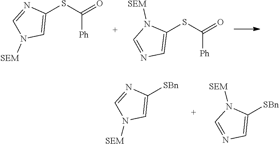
C1=NC(SC(=O)[Ph])=CN1[SEM].N1([SEM])C=NC=C1SC(=O)[Ph].C1([SBn])=CN([SEM])C=N1.C1([SBn])=CN=CN1[SEM]
